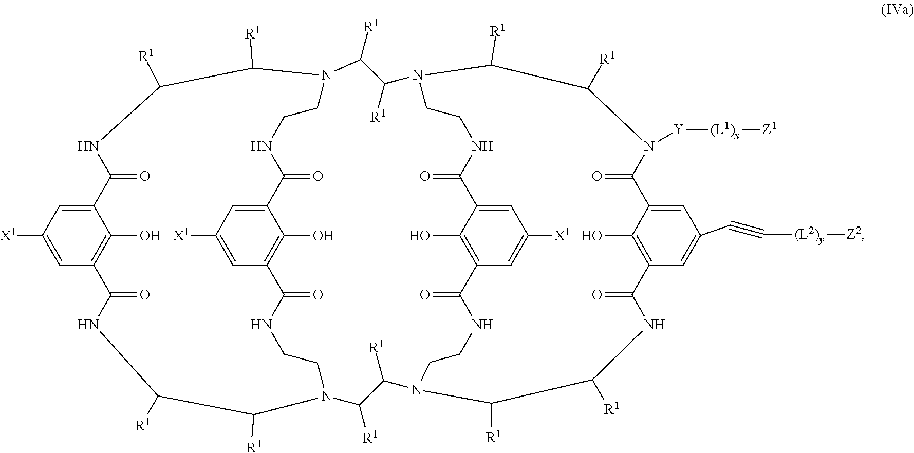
C12=CC([X1])=CC(=C1O)C(=O)NC([R1])C([R1])N1CCNC(=O)C3=C(O)C(=CC([X1])=C3)C(=O)NCCN(C([R1])C([R1])N3CCNC(=O)C4=CC([X1])=CC(=C4O)C(=O)NCCN(C([R1])C1[R1])C([R1])C([R1])NC(=O)C1=C(O)C(=CC(C#C[(L2)y][Z2])=C1)C(=O)N([Y][(L1)x][Z1])C([R1])C3[R1])C([R1])C([R1])NC2=O
